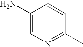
C1(N)=CN=C(C)C=C1
